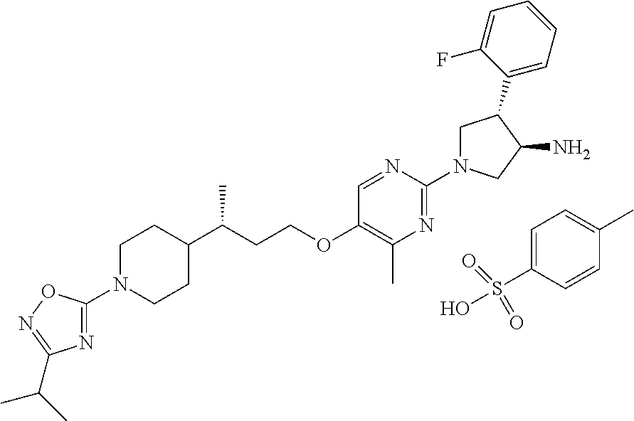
C1=C(S(O)(=O)=O)C=CC(C)=C1.N1=C(N2CC(C3=CC=CC=C3F)C(N)C2)N=CC(OCCC(C2CCN(C3=NC(C(C)C)=NO3)CC2)C)=C1C
